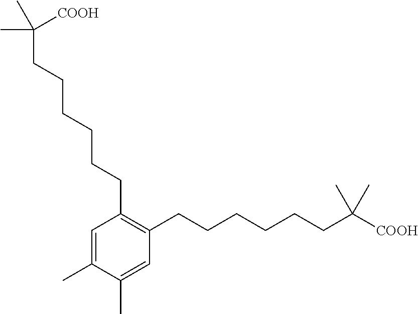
C1=C(C)C(C)=CC(CCCCCCC(C)(C)[COOH])=C1CCCCCCC(C)(C)[COOH]
